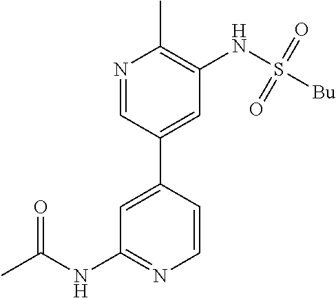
C1=CC(C2=CC(NS([Bu])(=O)=O)=C(C)N=C2)=CC(NC(C)=O)=N1
